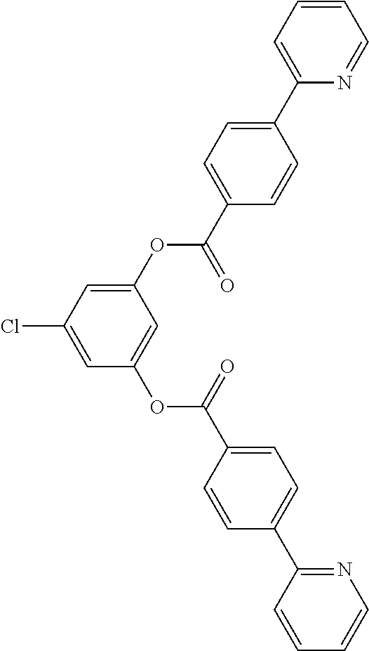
C1(OC(C2=CC=C(C3=CC=CC=N3)C=C2)=O)=CC(Cl)=CC(OC(C2=CC=C(C3=NC=CC=C3)C=C2)=O)=C1
